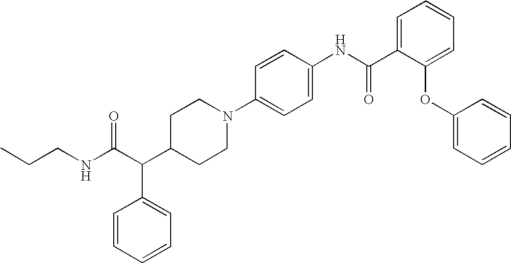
C(CNC(C(C1CCN(C2=CC=C(NC(C3=CC=CC=C3OC3=CC=CC=C3)=O)C=C2)CC1)C1=CC=CC=C1)=O)C
